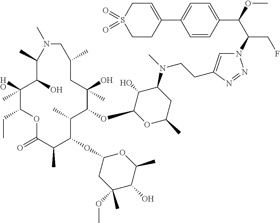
C1(O)(C)C(CC)OC(=O)C(C)C(OC2CC(OC)(C)C(O)C(C)O2)C(C)C(OC2OC(C)CC(N(C)CCC3=CN(C(C(OC)C4=CC=C(C5=CCS(=O)(=O)CC5)C=C4)CF)N=N3)C2O)C(O)(C)CC(C)CN(C)C(C)C1O
